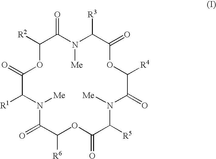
C1([R2])OC(=O)C([R1])N([Me])C(=O)C([R6])OC(=O)C([R5])N([Me])C(=O)C([R4])OC(=O)C([R3])N([Me])C1=O
